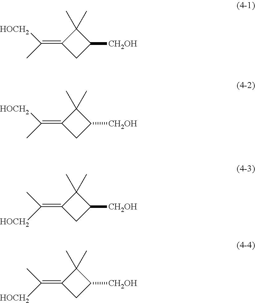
C1(=C([HOCH2])C)CC([CH2OH])C1(C)C.C1(=C([HOCH2])C)CC([CH2OH])C1(C)C.C1(=C(C)[HOCH2])CC([CH2OH])C1(C)C.C1(=C(C)[HOCH2])CC([CH2OH])C1(C)C
